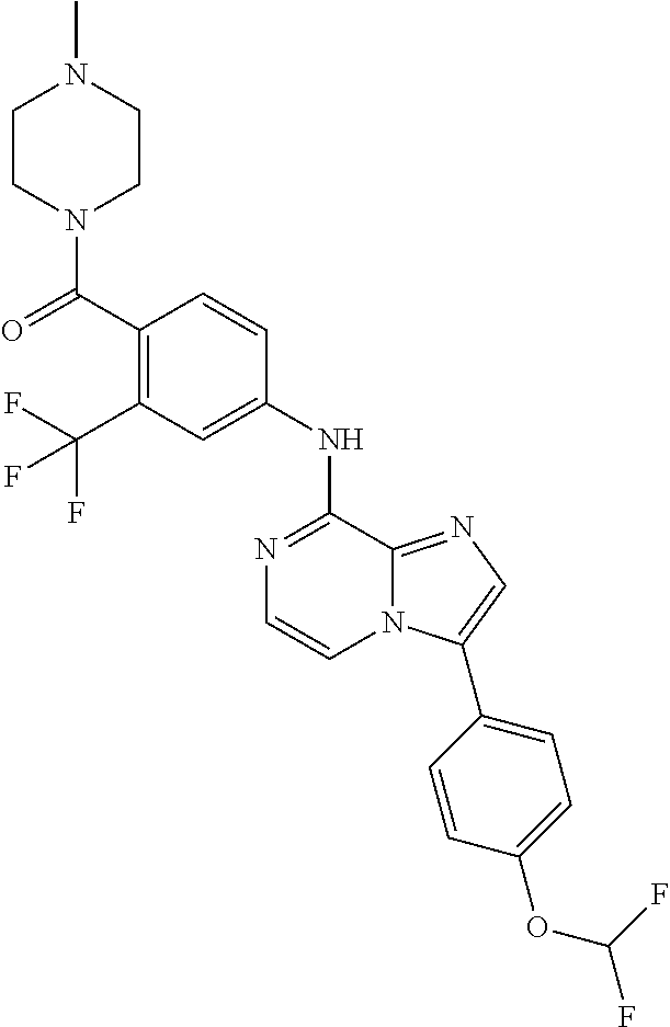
C1=CC(NC2=NC=CN3C2=NC=C3C2=CC=C(OC(F)F)C=C2)=CC(C(F)(F)F)=C1C(=O)N1CCN(C)CC1
